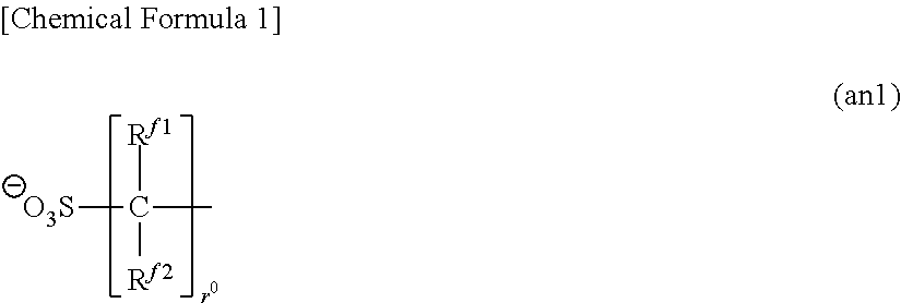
[O3S]C(C)([Rf1])[Rf2]
